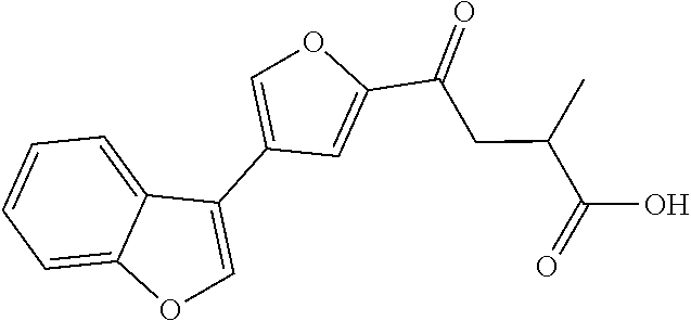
C1(C2=COC3=CC=CC=C23)=COC(C(CC(C)C(O)=O)=O)=C1
